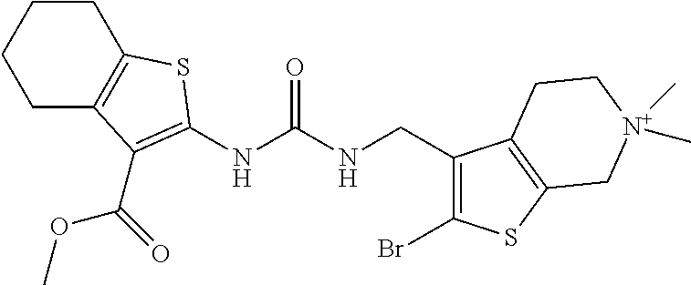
C1C2=C(CCC1)SC(NC(NCC1=C(Br)SC3=C1CC[N+](C)(C)C3)=O)=C2C(OC)=O
